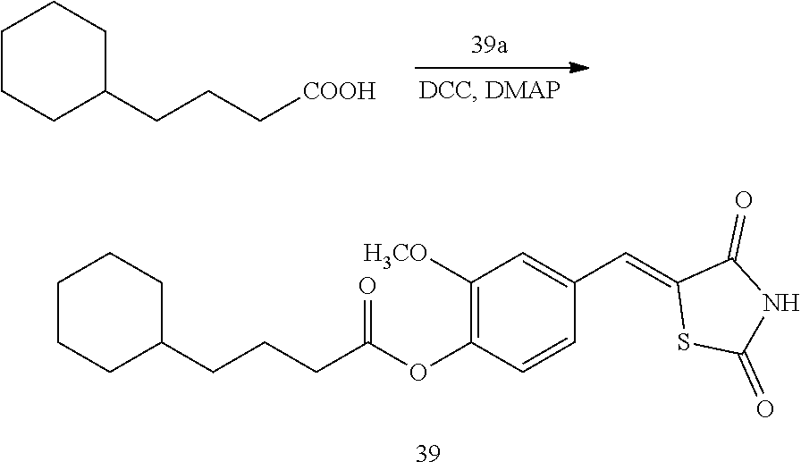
C1C(CCC[COOH])CCCC1.C(CCC(OC1=C([H3CO])C=C(C=C2SC(=O)NC2=O)C=C1)=O)C1CCCCC1
